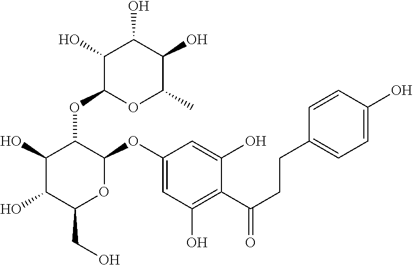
C1(O)C(O)C(CO)OC(OC2=CC(O)=C(C(CCC3=CC=C(O)C=C3)=O)C(O)=C2)C1OC1OC(C)C(O)C(O)C1O
